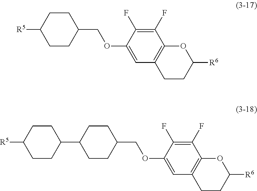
C1(F)=C(F)C(OCC2CCC([R5])CC2)=CC2=C1OC([R6])CC2.C1(F)=C(F)C(OCC2CCC(C3CCC([R5])CC3)CC2)=CC2=C1OC([R6])CC2
